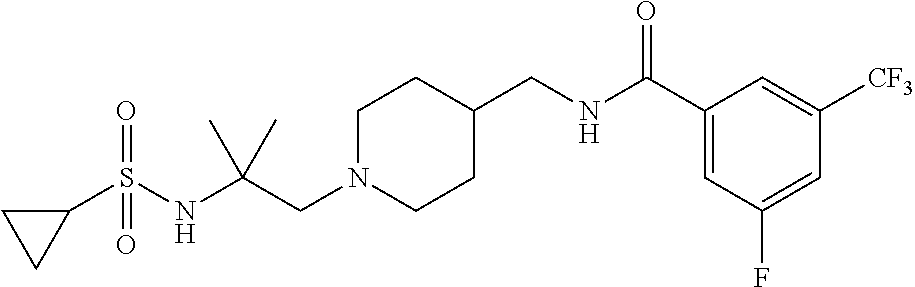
C1(S(NC(CN2CCC(CNC(C3=CC(F)=CC([CF3])=C3)=O)CC2)(C)C)(=O)=O)CC1
